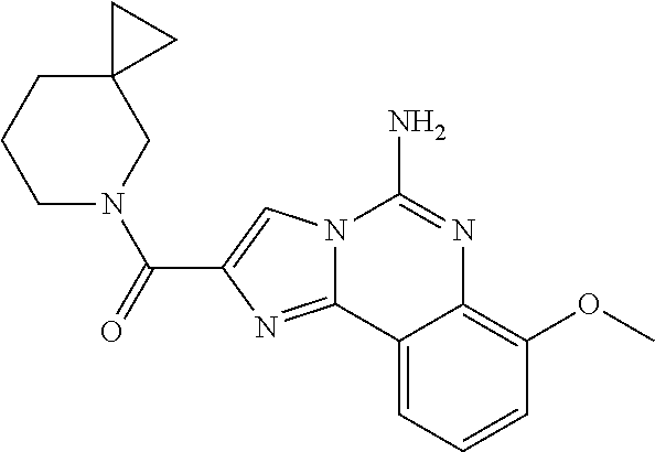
N12C(=NC(C(=O)N3CC4(CCC3)CC4)=C1)C1=CC=CC(OC)=C1N=C2N
